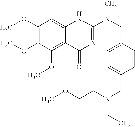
C1(OC)=C(OC)C(OC)=C2C(=C1)NC(N(CC1=CC=C(CN(CCOC)CC)C=C1)C)=NC2=O
